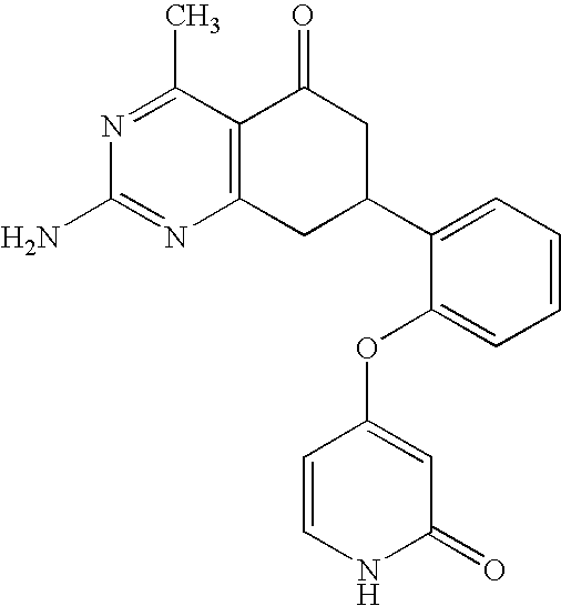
C12=C(C(C)=NC(N)=N1)C(=O)CC(C1=CC=CC=C1OC1=CC(=O)NC=C1)C2
